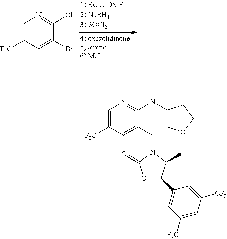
C1=C([F3C])C=C(Br)C(Cl)=N1.C1=C([F3C])C=C(CN2C(=O)OC(C3=CC([F3C])=CC([CF3])=C3)C2C)C(N(C2COCC2)C)=N1
